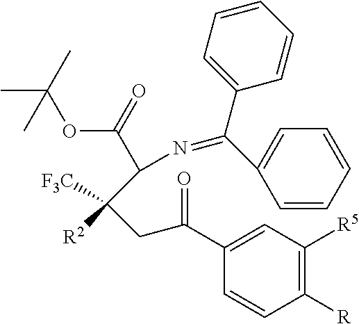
C(C(OC(C)(C)C)=O)(C([R2])([CF3])CC(C1=CC([R5])=C([R])C=C1)=O)N=C(C1=CC=CC=C1)C1=CC=CC=C1
